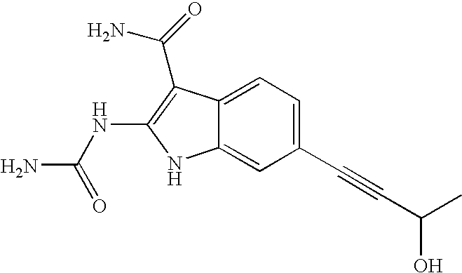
C1(C#CC(O)C)=CC=C2C(=C1)NC(NC(N)=O)=C2C(=O)N
